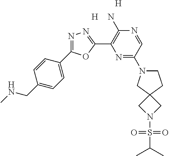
N1=C(N2CCC3(C2)CN(S(=O)(=O)C(C)C)C3)C=NC(N)=C1C1=NN=C(C2=CC=C(CNC)C=C2)O1.[H].[H]
